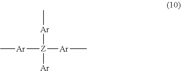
C[Ar][Z]([Ar])([Ar]C)[Ar]C
